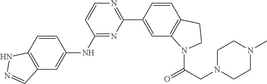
C12=C(C=C(NC3=NC(C4=CC5=C(C=C4)CCN5C(=O)CN4CCN(C)CC4)=NC=C3)C=C1)C=NN2
